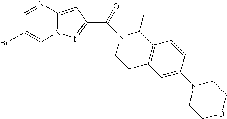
N1=CC(Br)=CN2C1=CC(C(=O)N1CCC3=C(C1C)C=CC(N1CCOCC1)=C3)=N2
